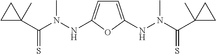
C(N(NC1=CC=C(NN(C(C2(C)CC2)=S)C)O1)C)(C1(C)CC1)=S
